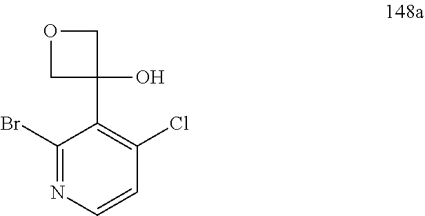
C1(Br)=NC=CC(Cl)=C1C1(O)COC1
